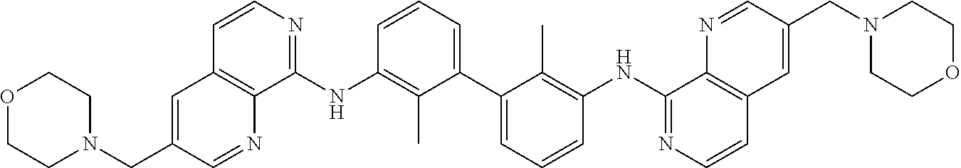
C1=CC=C(C2=CC=CC(NC3=NC=CC4=C3N=CC(CN3CCOCC3)=C4)=C2C)C(C)=C1NC1=NC=CC2=C1N=CC(CN1CCOCC1)=C2
